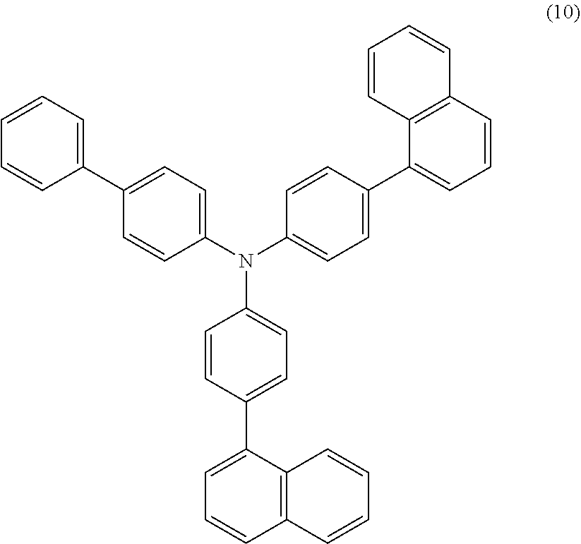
C1(C2=CC=CC=C2)=CC=C(N(C2=CC=C(C3=CC=CC4=C3C=CC=C4)C=C2)C2=CC=C(C3=CC=CC4=C3C=CC=C4)C=C2)C=C1
